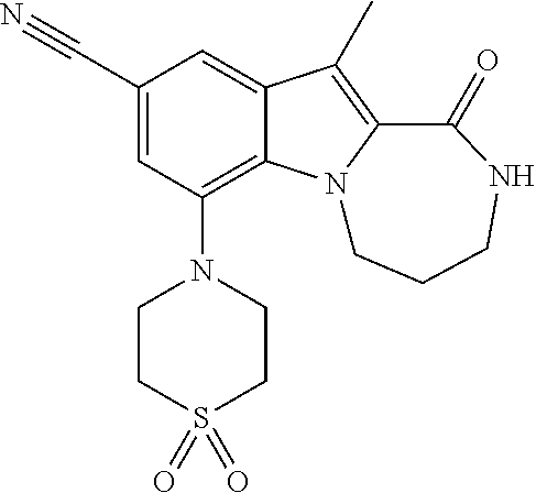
C1(C#N)=CC(N2CCS(=O)(=O)CC2)=C2C(=C1)C(C)=C1N2CCCNC1=O
